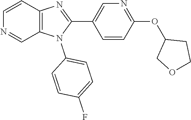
C12=C(C=CN=C1)N=C(C1=CN=C(OC3COCC3)C=C1)N2C1=CC=C(F)C=C1
